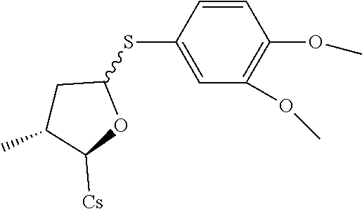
C1C(SC2=CC(OC)=C(OC)C=C2)OC([Cs])C1C
